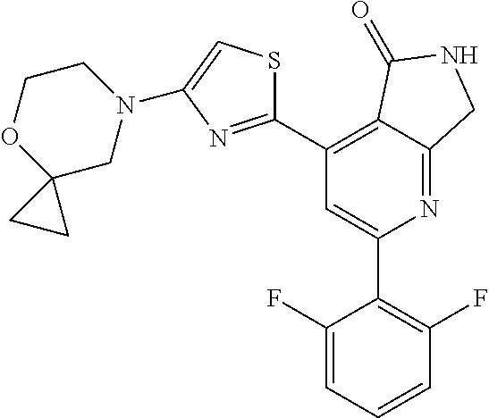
C1(C2=C(F)C=CC=C2F)=CC(C2=NC(N3CCOC4(C3)CC4)=CS2)=C2C(=N1)CNC2=O
